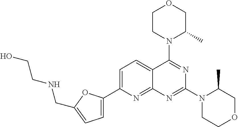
C1=C(C2=CC=C(CNCCO)O2)N=C2C(=C1)C(N1C(C)COCC1)=NC(N1CCOCC1C)=N2
